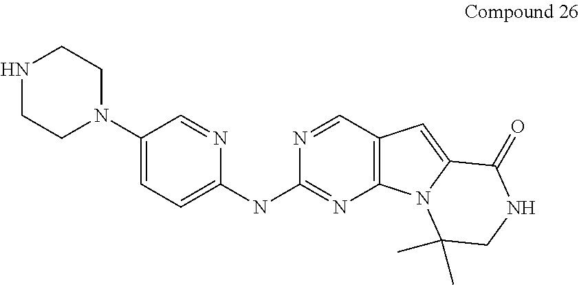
C1(N2CCNCC2)=CC=C(NC2=NC3=C(C=N2)C=C2N3C(C)(C)CNC2=O)N=C1
